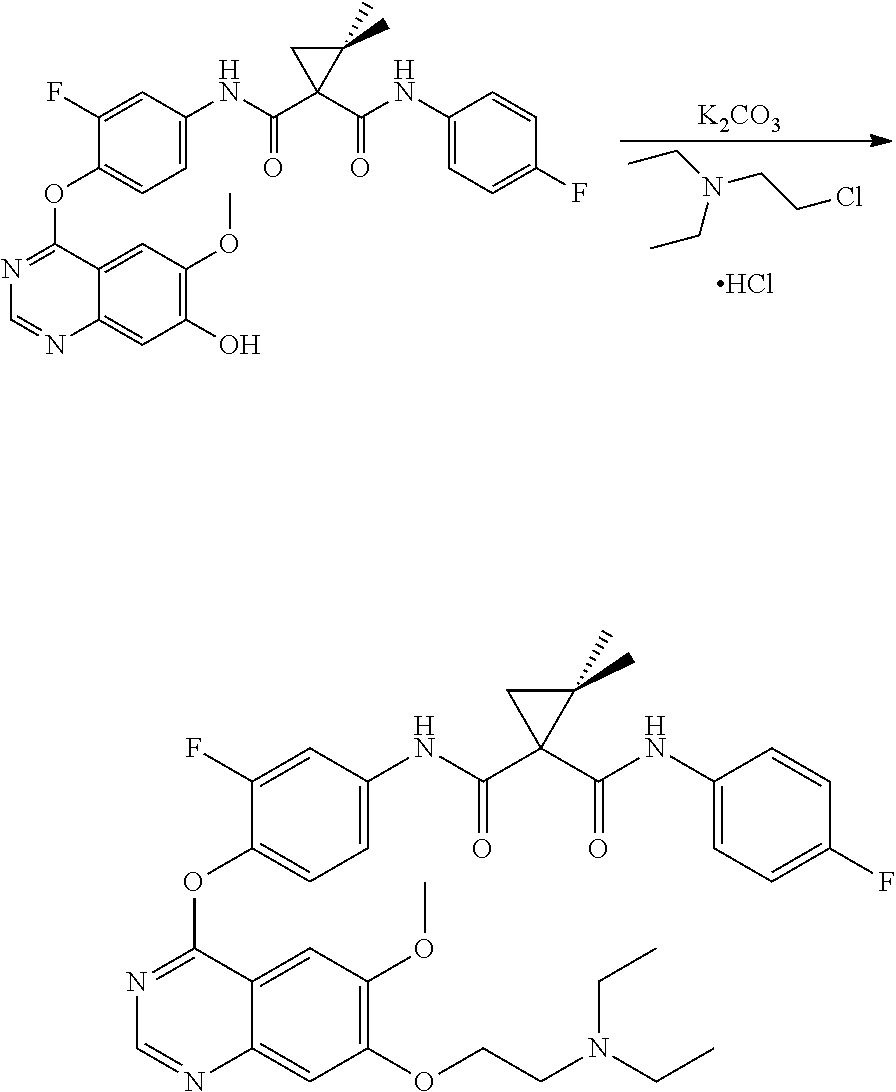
[K2CO3].C1(O)=C(OC)C=C2C(=C1)N=CN=C2OC1=CC=C(NC(C2(C(NC3=CC=C(F)C=C3)=O)C(C)(C)C2)=O)C=C1F.CCN(CC)CCCl.Cl.C1(OCCN(CC)CC)=C(OC)C=C2C(=C1)N=CN=C2OC1=CC=C(NC(C2(C(NC3=CC=C(F)C=C3)=O)C(C)(C)C2)=O)C=C1F
